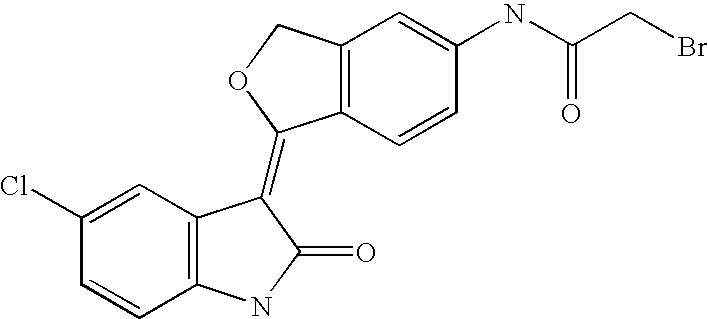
C1(Cl)=CC2=C(C=C1)NC(=O)C2=C1C2=C(CO1)C=C(NC(CBr)=O)C=C2
